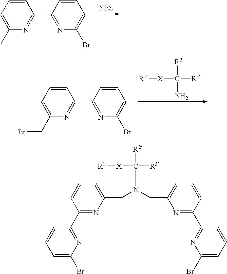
C1=CC=C(C)N=C1C1=NC(Br)=CC=C1.[NBS].[X](C([R2])(N)[R3])[R1].C1=CC=C(CBr)N=C1C1=NC(Br)=CC=C1.[X](C([R2])([R3])N(CC1=CC=CC(C2=NC(Br)=CC=C2)=N1)CC1=CC=CC(C2=NC(Br)=CC=C2)=N1)[R1]
